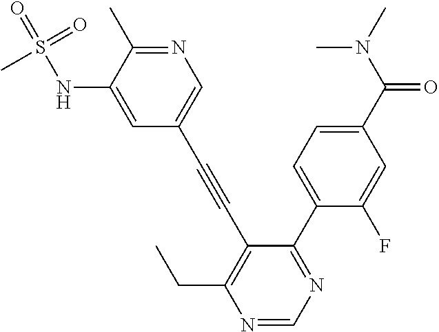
C1(F)=CC(C(=O)N(C)C)=CC=C1C1=NC=NC(CC)=C1C#CC1=CN=C(C)C(NS(=O)(=O)C)=C1
